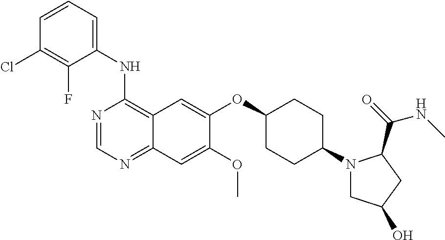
C1(NC2=C3C(=NC=N2)C=C(OC)C(OC2CCC(N4CC(O)CC4C(=O)NC)CC2)=C3)=CC=CC(Cl)=C1F
